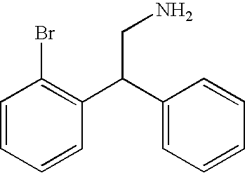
C1=CC=CC(C(C2=CC=CC=C2)CN)=C1Br
